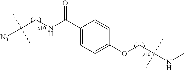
C([N3])(C)(C)CNC(C1=CC=C(OCC(NC)(C)C)C=C1)=O
